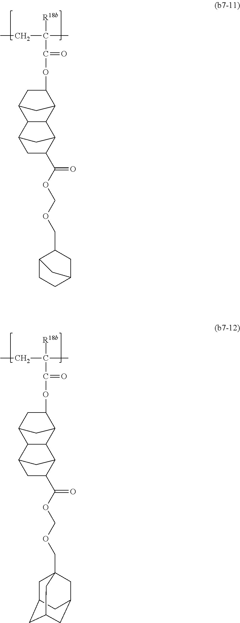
[R18b]C(C)(CC)C(=O)OC1CC2CC1C1C2C2CC(C(OCOCC3C4CCC(C3)C4)=O)C1C2.[R18b]C(C)(CC)C(=O)OC1CC2CC1C1C2C2CC(C(OCOCC34CC5CC(CC(C3)C5)C4)=O)C1C2
